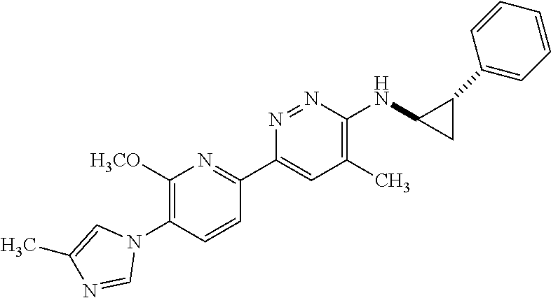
C1([H3CO])=C(N2C=C(C)N=C2)C=CC(C2=CC(C)=C(NC3CC3C3=CC=CC=C3)N=N2)=N1
